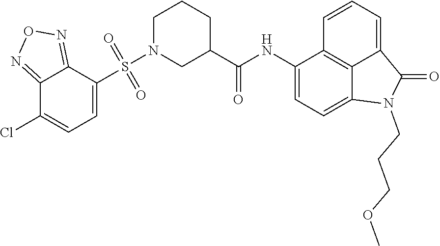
C1(NC(=O)C2CN(S(C3=CC=C(Cl)C4=NON=C34)(=O)=O)CCC2)=CC=C2C3=C1C=CC=C3C(=O)N2CCCOC
